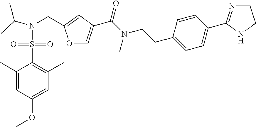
O1C=C(C(N(C)CCC2=CC=C(C3=NCCN3)C=C2)=O)C=C1CN(S(C1=C(C)C=C(OC)C=C1C)(=O)=O)C(C)C
